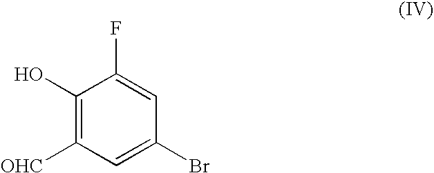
C1(O)=C([OHC])C=C(Br)C=C1F
